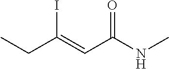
C(C(NC)=O)=C(CC)I
